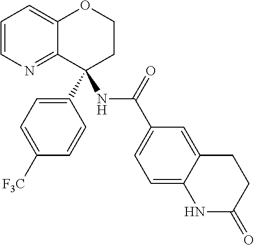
C1=CN=C2C(=C1)OCCC2(C1=CC=C([F3C])C=C1)NC(C1=CC=C2C(=C1)CCC(=O)N2)=O
